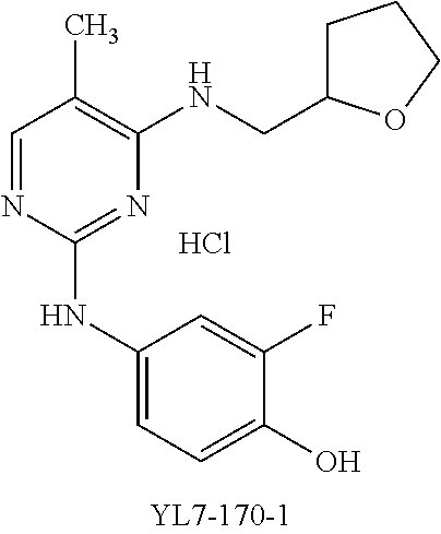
C1=NC(NC2=CC=C(O)C(F)=C2)=NC(NCC2CCCO2)=C1C.Cl
